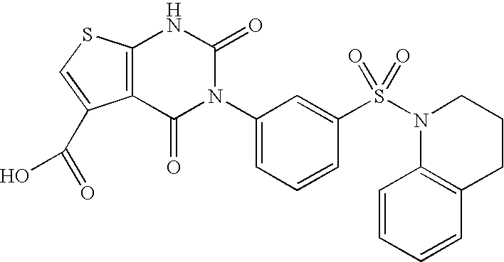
C12=C(C(=O)N(C3=CC=CC(S(N4C5=C(CCC4)C=CC=C5)(=O)=O)=C3)C(=O)N1)C(C(=O)O)=CS2
